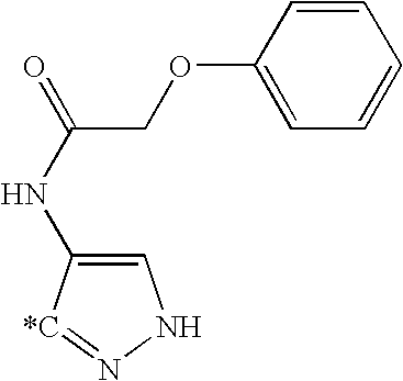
C1=C(NC(=O)COC2=CC=CC=C2)[*C]=NN1
